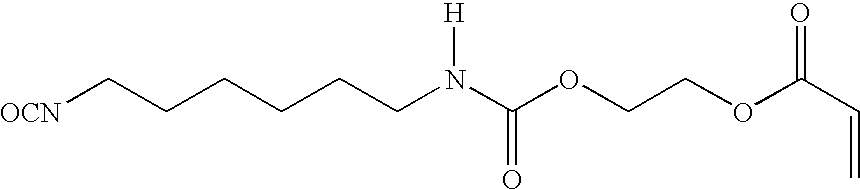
[OCN]CCCCCCN(C(OCCOC(C=C)=O)=O)[H]
